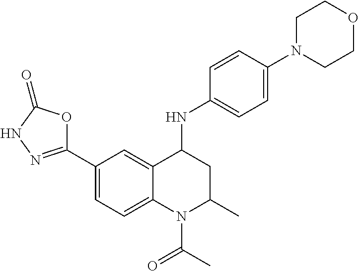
C1=C2C(=CC=C1C1=NNC(=O)O1)N(C(C)=O)C(C)CC2NC1=CC=C(N2CCOCC2)C=C1
